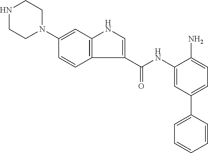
C1=C(C(NC2=CC(C3=CC=CC=C3)=CC=C2N)=O)C2=C(N1)C=C(N1CCNCC1)C=C2
